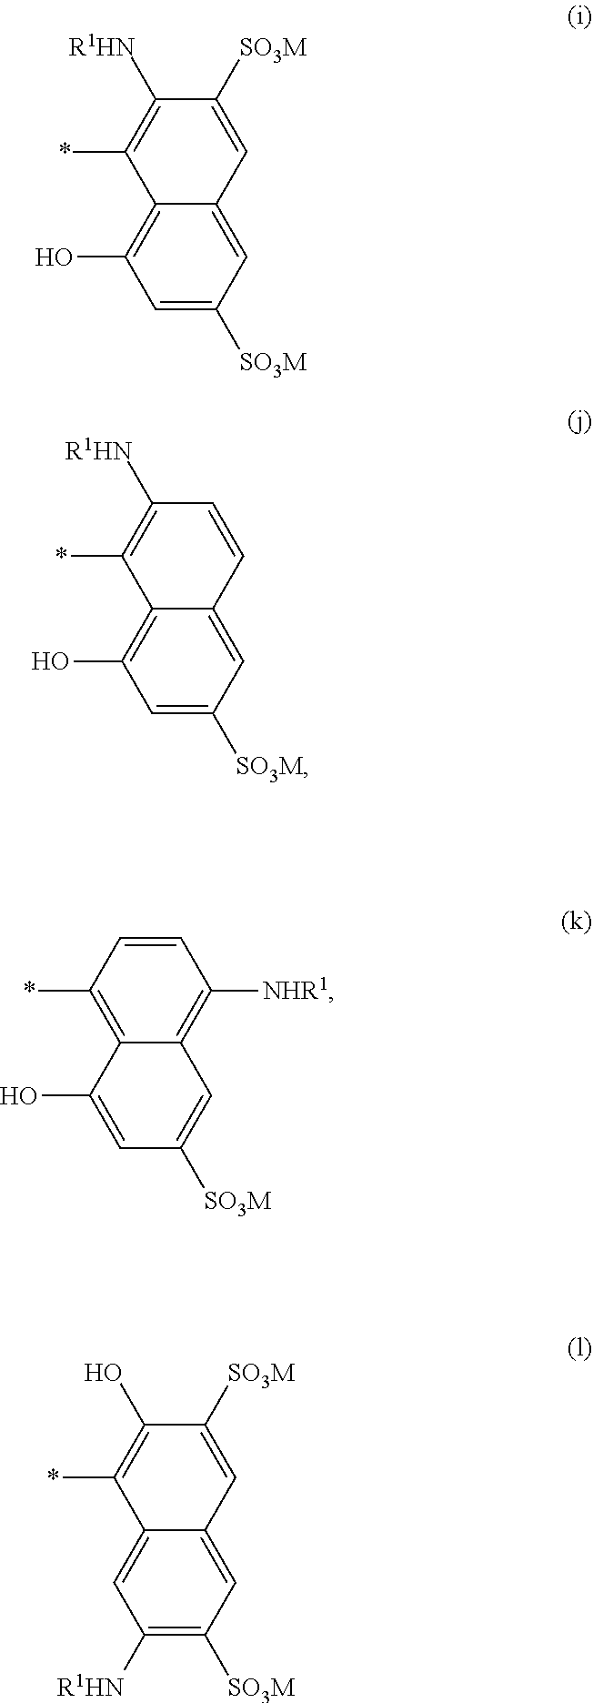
C1=C([SO3M])C=C2C(=C1O)C(*)=C([R1HN])C([SO3M])=C2.C1=C([SO3M])C=C2C(=C1O)C(*)=C([R1HN])C=C2.C1=C(O)C2=C(*)C=CC([NHR1])=C2C=C1[SO3M].C1([R1HN])=C([SO3M])C=C2C(=C1)C(*)=C(O)C([SO3M])=C2
